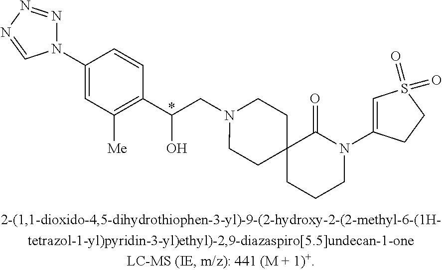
C1=C(N2N=NN=C2)C=CC(C(O)CN2CCC3(CC2)CCCN(C2=CS(=O)(=O)CC2)C3=O)=C1[Me].*
